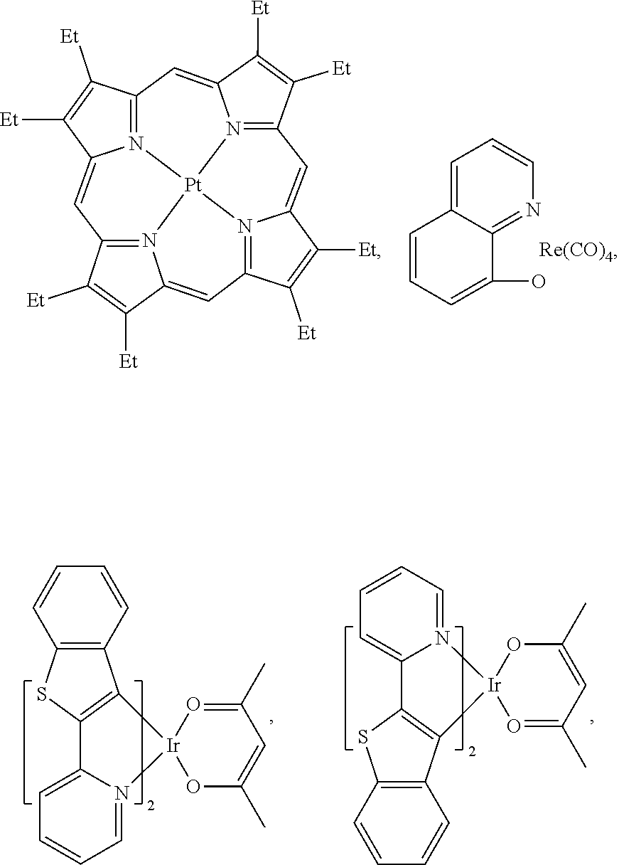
C1=C2C(=NC=C1)C(O)=CC=C2.[Re(CO)4].C1=C2N3=C(C=C4C([Et])=C([Et])C5=N4[Pt]34N3=C1C([Et])=C([Et])C3=CC1=N4C(=C5)C([Et])=C1[Et])C([Et])=C2[Et].C12=C(C=CC=C1)C1=C(S2)C2=CC=CC=N2[Ir]12OC(C)=CC(C)=O2.C12=C(C=CC=C1)C1=C(S2)C2=CC=CC=N2[Ir]12OC(C)=CC(C)=O2
